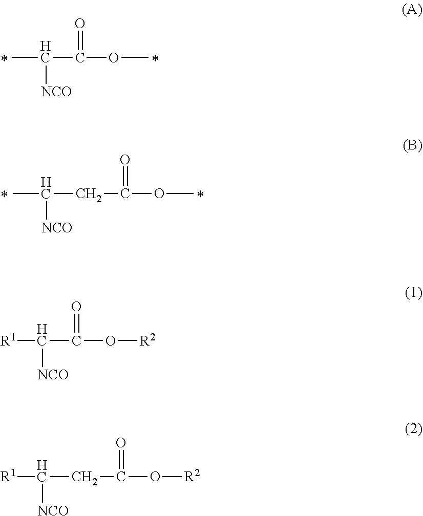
CC([NCO])C(=O)OC.CC([NCO])CC(=O)OC.[R1]C([NCO])C(=O)O[R2].[R1]C([NCO])CC(=O)O[R2]
